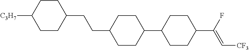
C1CC(CCC2CCC(C3CCC(C(F)=C[CF3])CC3)CC2)CCC1[C3H7]
